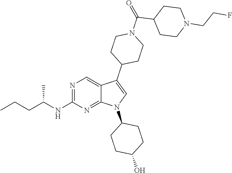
N1=C(NC(CCC)C)N=C2C(=C1)C(C1CCN(C(=O)C3CCN(CCF)CC3)CC1)=CN2C1CCC(O)CC1
